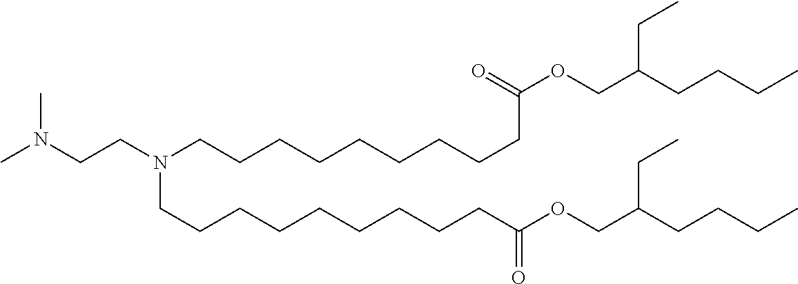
CN(CCN(CCCCCCCCCC(OCC(CC)CCCC)=O)CCCCCCCCCC(=O)OCC(CC)CCCC)C
